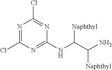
N1=C(Cl)N=C(NC(C(N)[Naphthyl])[Naphthyl])N=C1Cl
